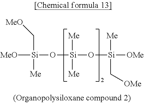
C([Si](O[Si](O[Si]([Me])(C[OMe])[OMe])([Me])[Me])([MeO])[Me])[MeO]
